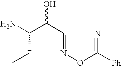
C1(C(C(N)CC)O)=NOC([Ph])=N1
